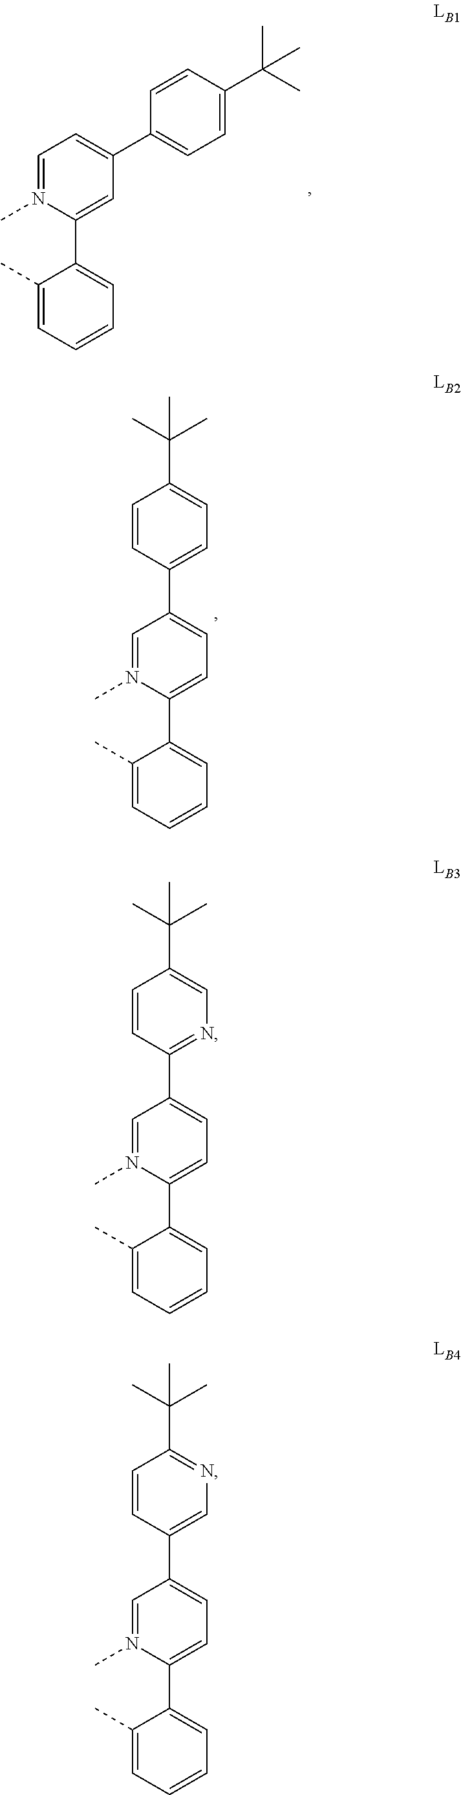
C1(C)=CC=CC=C1C1=CC(C2=CC=C(C(C)(C)C)C=C2)=CC=N1C.C1(C(C)(C)C)=CC=C(C2=CC=C(C3=CC=CC=C3C)N(C)=C2)C=C1.C1=C(C2=CC=CC=C2C)N(C)=CC(C2=NC=C(C(C)(C)C)C=C2)=C1.C1(C2=CN=C(C(C)(C)C)C=C2)=CC=C(C2=CC=CC=C2C)N(C)=C1
